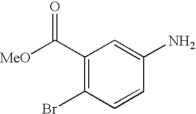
C1(C([MeO])=O)=C(Br)C=CC(N)=C1
